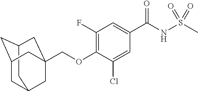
C12CC3CC(C1)CC(COC1=C(F)C=C(C(NS(C)(=O)=O)=O)C=C1Cl)(C3)C2
